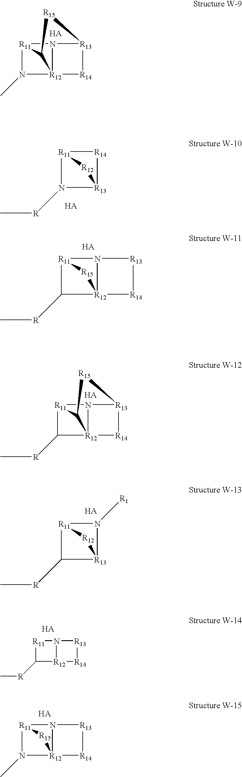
N12[R11]3N(C)[R12]14[R14][R13]2[R15]C34.[R14]1[R11]2N([R]C)[R13]1[R12]2.N12[R11]3C([R]C)[R12]1([R15]3)[R14][R13]2.N12[R11]3C([R]C)[R12]14[R14][R13]2[R15]C34.[R11]12C([R]C)[R13]([R12]1)N2[R1].[R11]1C([R]C)[R12]2N1[R13][R14]2.N12[R11]3N(C)[R12]1([R14][R13]2)[R15]3
